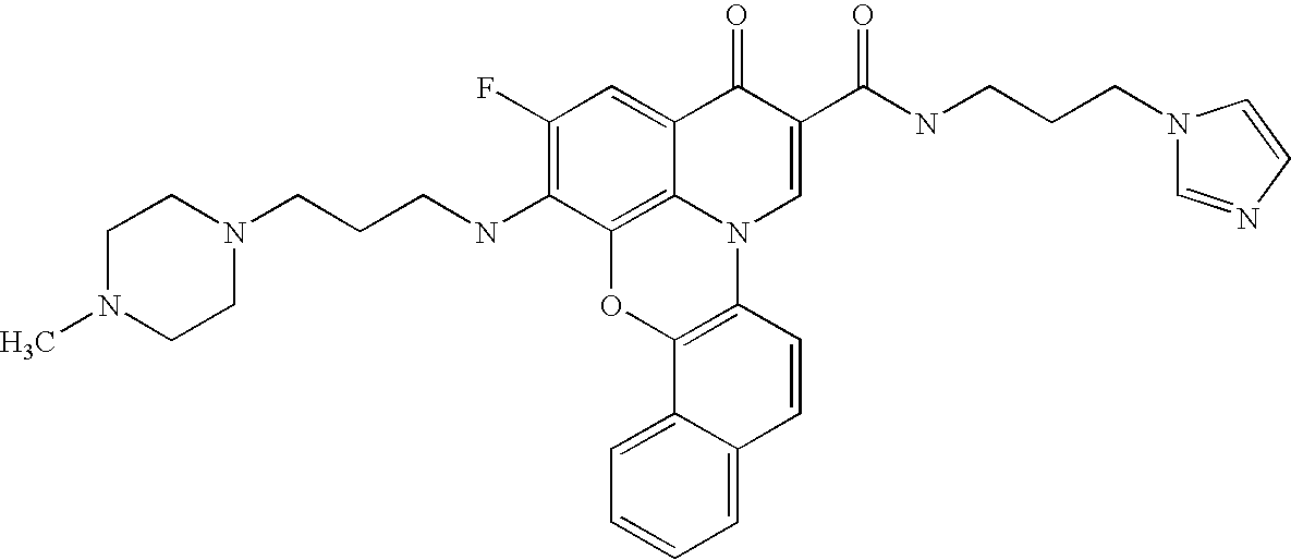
C1(F)=C(NCCCN2CCN(C)CC2)C2=C3C(=C1)C(=O)C(C(NCCCN1C=NC=C1)=O)=CN3C1=C(O2)C2=CC=CC=C2C=C1
